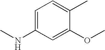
CNC1=CC=C(C)C(OC)=C1
